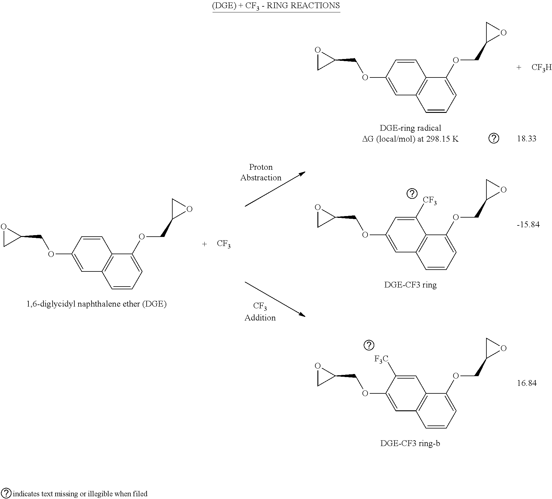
C1=C(OCC2OC2)C=CC2=C1C=CC=C2OCC1OC1.[CF3H].C1=C(OCC2OC2)C=CC2=C1C=CC=C2OCC1OC1.[CF3].C1=C(OCC2OC2)C=C([CF3])C2=C1C=CC=C2OCC1OC1.C1=C(OCC2OC2)C([F3C])=CC2=C1C=CC=C2OCC1OC1
